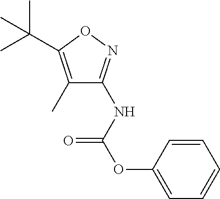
C1(C)=C(C(C)(C)C)ON=C1NC(OC1=CC=CC=C1)=O
